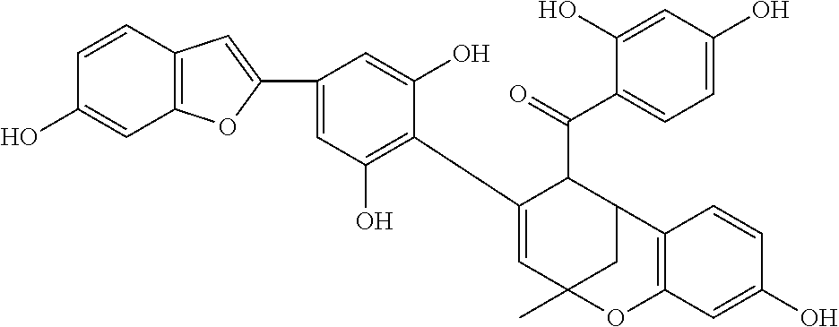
C12=C(OC(C3=CC(O)=C(C4=CC5(C)CC(C4C(=O)C4=CC=C(O)C=C4O)C4=C(O5)C=C(O)C=C4)C(O)=C3)=C1)C=C(O)C=C2
